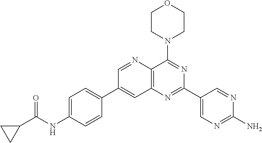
C1=C(NC(C2CC2)=O)C=CC(C2=CC3=C(N=C2)C(N2CCOCC2)=NC(C2=CN=C(N)N=C2)=N3)=C1
